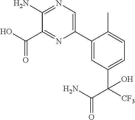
C1(C2=CC(C([CF3])(C(N)=O)O)=CC=C2C)=CN=C(N)C(C(O)=O)=N1
